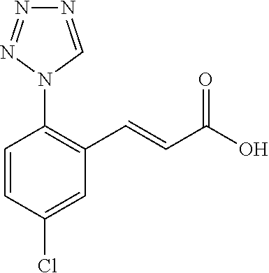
N1=CN(C2=C(C=CC(O)=O)C=C(Cl)C=C2)N=N1
